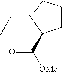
CCN1C(C(=O)[OMe])CCC1
